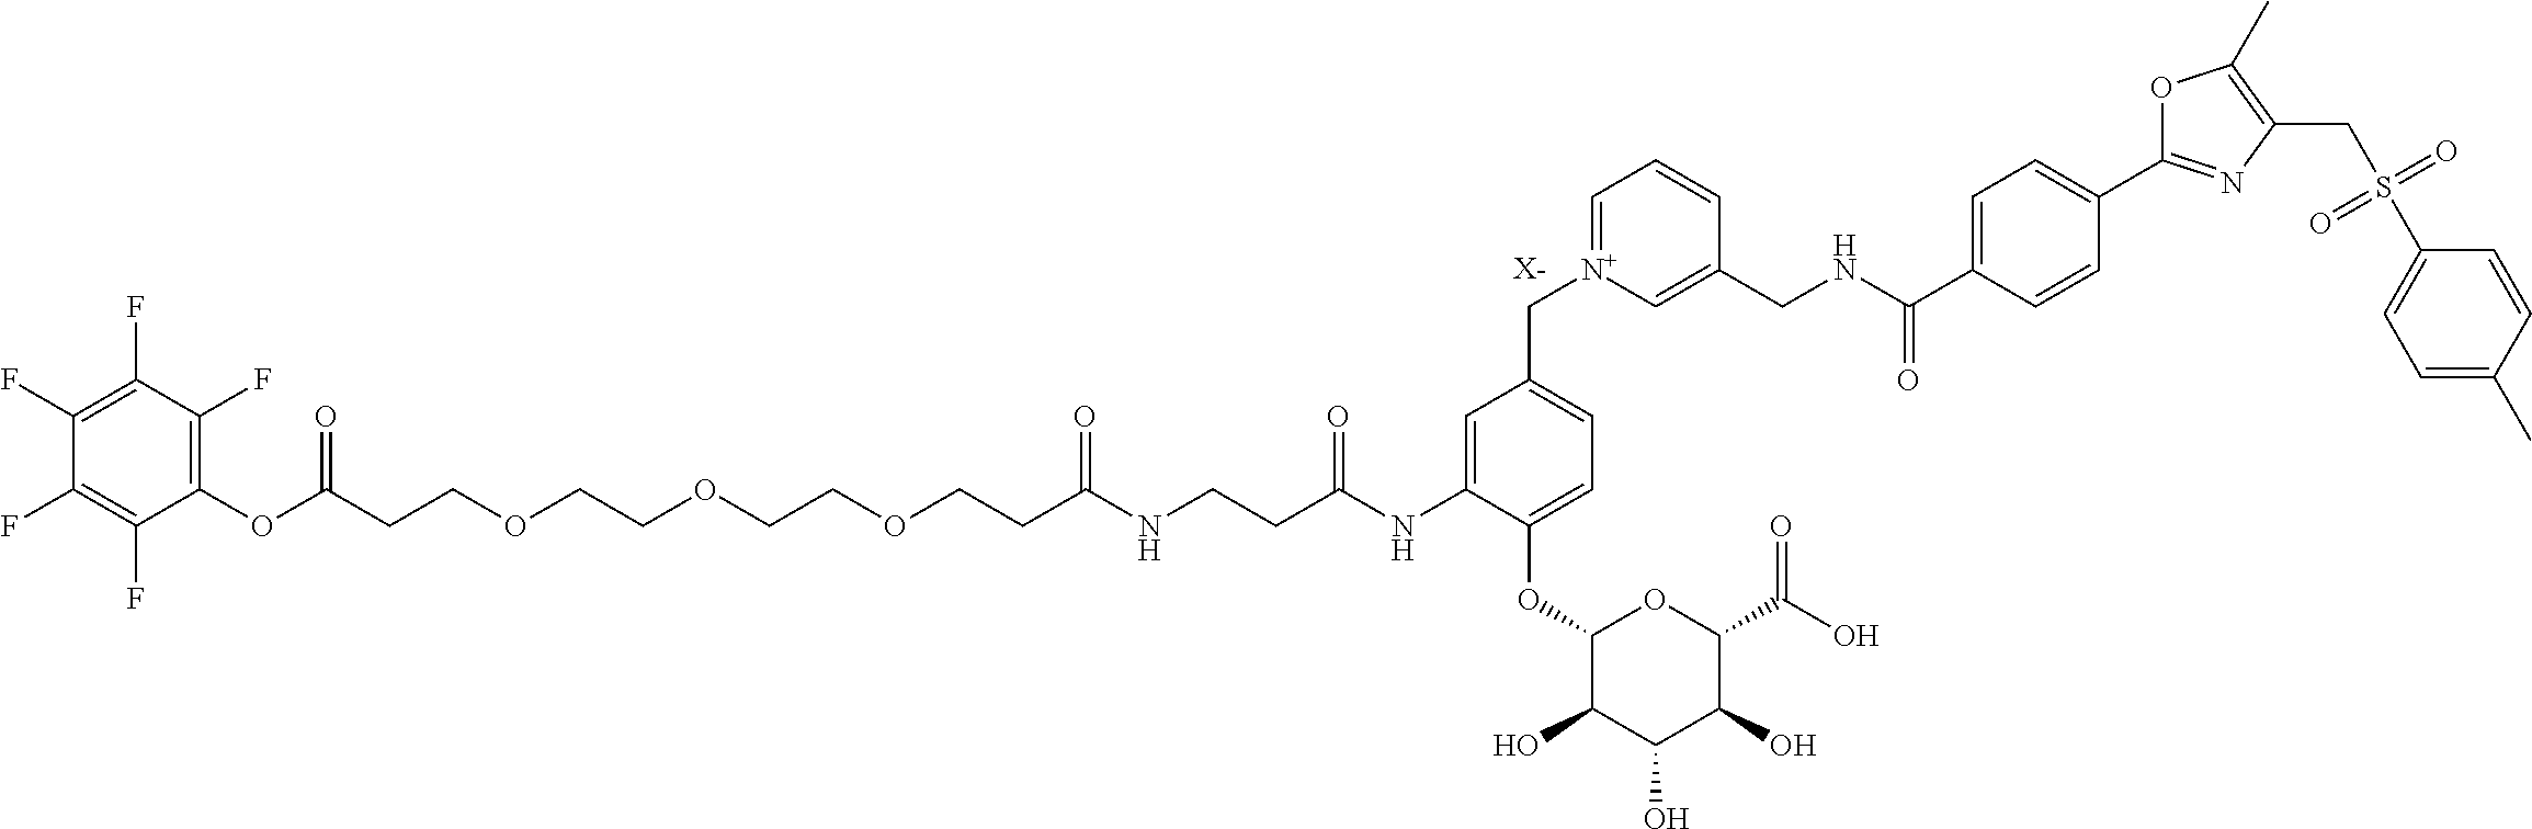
[X-].C(CCOCCOCCOCCC(NCCC(NC1=CC(C[N+]2=CC=CC(CNC(C3=CC=C(C4=NC(CS(C5=CC=C(C)C=C5)(=O)=O)=C(C)O4)C=C3)=O)=C2)=CC=C1OC1C(O)C(O)C(O)C(C(O)=O)O1)=O)=O)(OC1=C(F)C(F)=C(F)C(F)=C1F)=O
